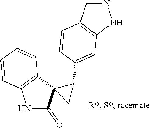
N1=CC2=C(N1)C=C(C1C3(C(=O)NC4=C3C=CC=C4)C1)C=C2
